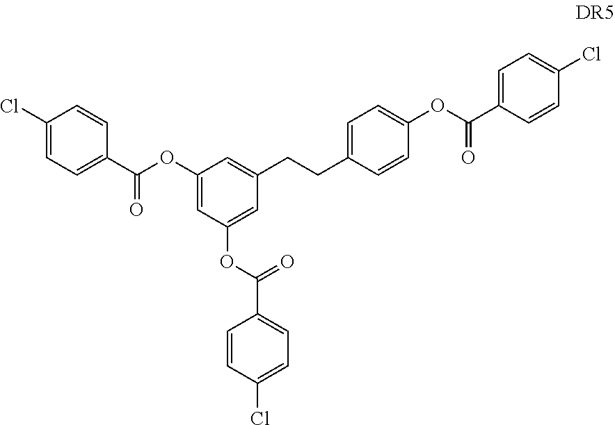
C1(C(OC2=CC(OC(C3=CC=C(Cl)C=C3)=O)=CC(CCC3=CC=C(OC(=O)C4=CC=C(Cl)C=C4)C=C3)=C2)=O)=CC=C(Cl)C=C1
